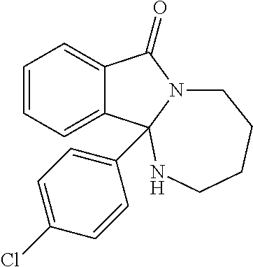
C12=CC=CC=C1C1(C3=CC=C(Cl)C=C3)N(C2=O)CCCCN1
